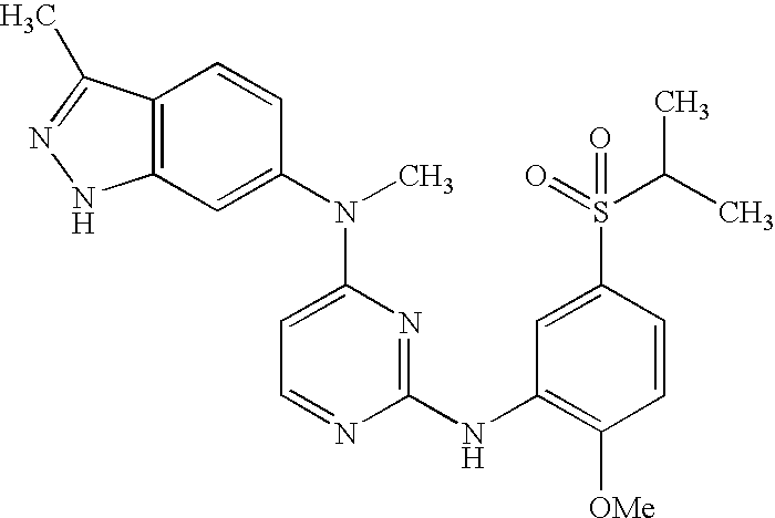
C12=C(C=C(N(C3=CC=NC(NC4=C([OMe])C=CC(S(=O)(C(C)C)=O)=C4)=N3)C)C=C1)NN=C2C
